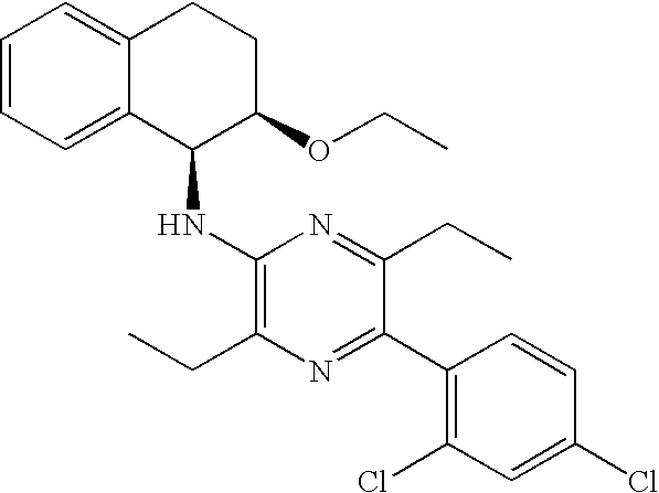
C1=CC=C2C(=C1)CCC(OCC)C2NC1=C(CC)N=C(C2=C(Cl)C=C(Cl)C=C2)C(CC)=N1
